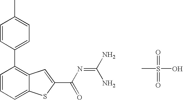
C1(C2=C3C(=CC=C2)SC(C(N=C(N)N)=O)=C3)=CC=C(C)C=C1.CS(=O)(=O)O
